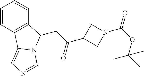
C1=CC2=C(C=C1)C(CC(C1CN(C(OC(C)(C)C)=O)C1)=O)N1C2=CN=C1
